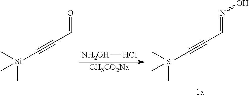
C[Si](C#CC=O)(C)C.C[Si](C#CC=NO)(C)C.[CH3CO2Na].[NH2OH]Cl
